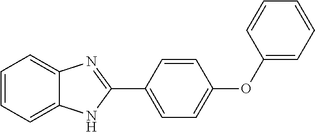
C1=CC=C2C(=C1)N=C(C1=CC=C(OC3=CC=CC=C3)C=C1)N2
